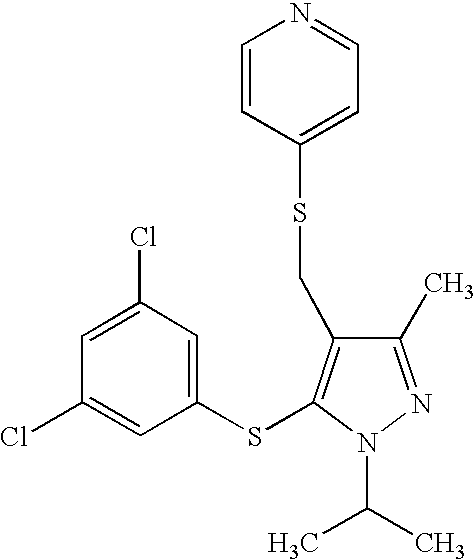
C1(C)=NN(C(C)C)C(SC2=CC(Cl)=CC(Cl)=C2)=C1CSC1=CC=NC=C1
